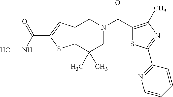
C12=C(C(C)(C)CN(C(C3=C(C)N=C(C4=NC=CC=C4)S3)=O)C1)SC(C(NO)=O)=C2
